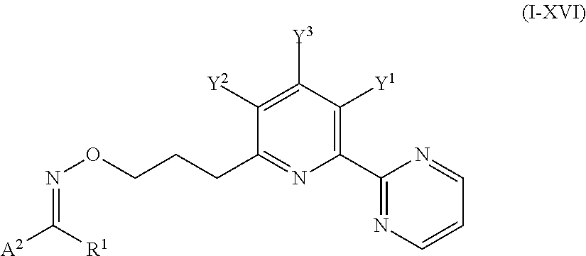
C1(C2=NC=CC=N2)=C([Y1])C([Y3])=C([Y2])C(CCCON=C([A2])[R1])=N1
